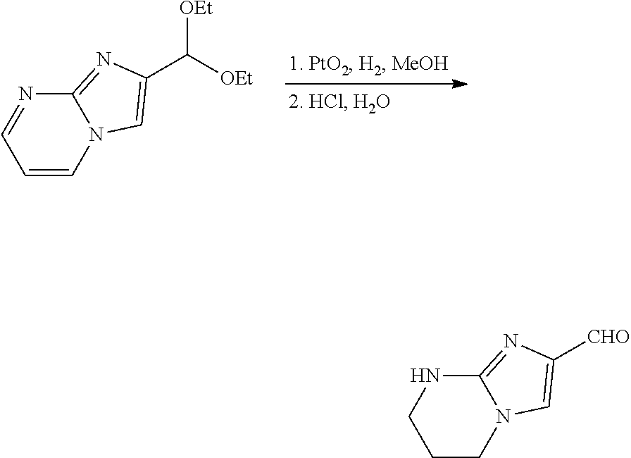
C12=NC(C([OEt])[OEt])=CN1C=CC=N2.C12=NC([CHO])=CN1CCCN2
